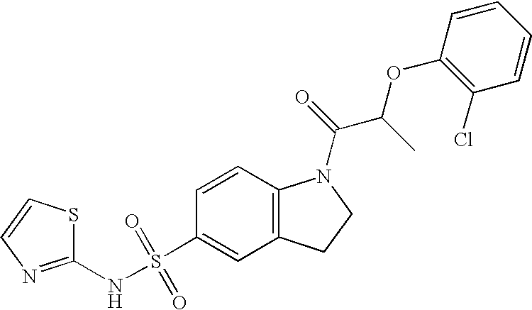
C1=CC2=C(C=C1S(NC1=NC=CS1)(=O)=O)CCN2C(=O)C(OC1=C(Cl)C=CC=C1)C
